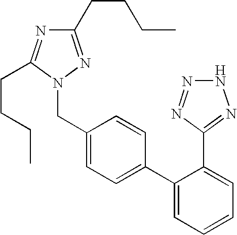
C(C1=CC=C(C2=CC=CC=C2C2=NNN=N2)C=C1)N1N=C(CCCC)N=C1CCCC
